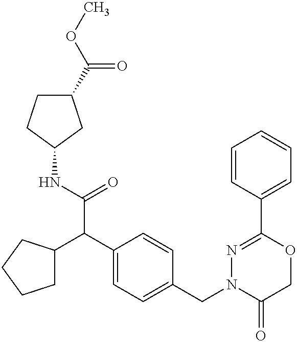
N(C(C(C1=CC=C(CN2C(=O)COC(C3=CC=CC=C3)=N2)C=C1)C1CCCC1)=O)C1CC(C(OC)=O)CC1
